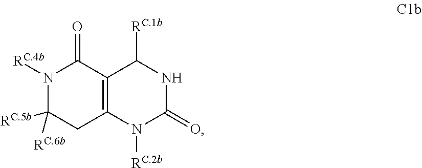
N1([RC.4b])C([RC.5b])([RC.6b])CC2=C(C1=O)C([RC.1b])NC(=O)N2[RC.2b]
